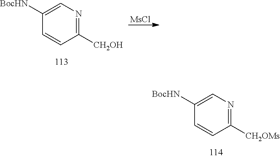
C1([CH2OH])=NC=C([BocHN])C=C1.[MsCl].C1([CH2OMs])=NC=C([BocHN])C=C1
